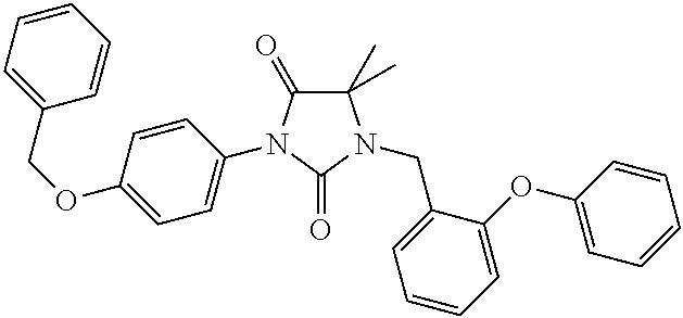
C1(C)(C)C(=O)N(C2=CC=C(OCC3=CC=CC=C3)C=C2)C(=O)N1CC1=CC=CC=C1OC1=CC=CC=C1
